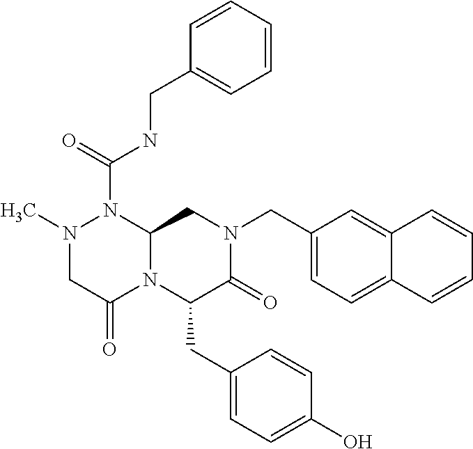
N1(C)CC(=O)N2C(N1C(=O)NCC1=CC=CC=C1)CN(CC1=CC=C3C(=C1)C=CC=C3)C(=O)C2CC1=CC=C(O)C=C1
